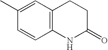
C1(C)=CC2=C(C=C1)NC(=O)CC2
